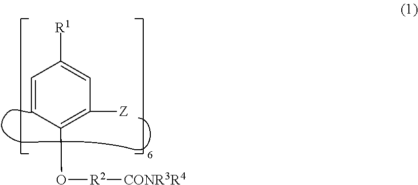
C1=CC(O[R2][CONR3R4])=C([Z])C=C1[R1]
